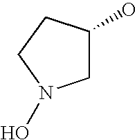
C1C(O)CCN1O
